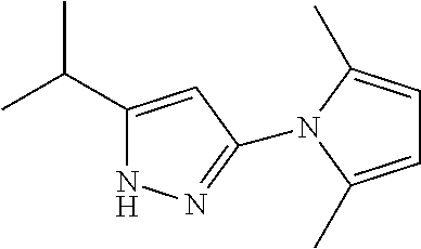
C(C1=CC(N2C(C)=CC=C2C)=NN1)(C)C
